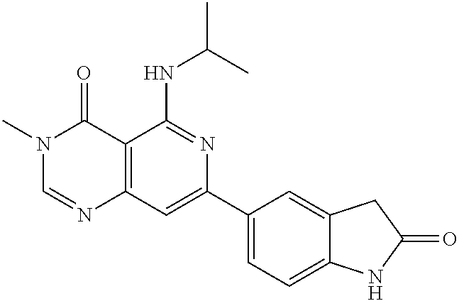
C12=C(C=C(C3=CC=C4C(=C3)CC(=O)N4)N=C1NC(C)C)N=CN(C)C2=O
